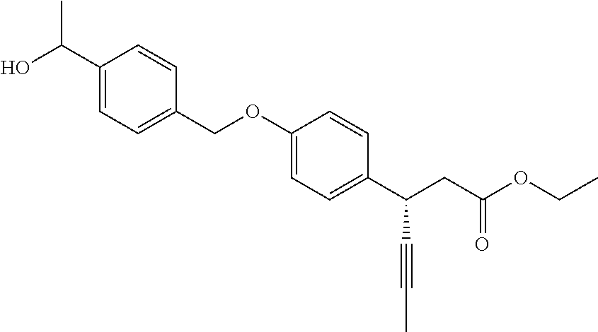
C1(C(O)C)=CC=C(COC2=CC=C(C(CC(OCC)=O)C#CC)C=C2)C=C1
